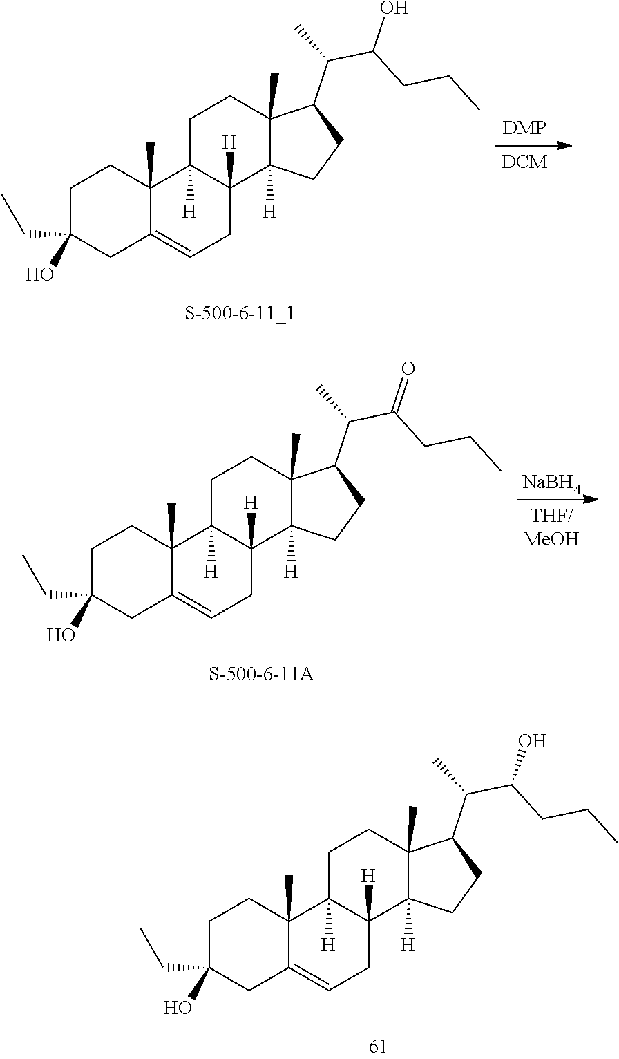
C1C(CC)(O)CC2=CCC3([H])C([H])(C2(C)C1)CCC1(C)C3([H])CCC1C(C)C(CCC)O.C1C(CC)(O)CC2=CCC3([H])C([H])(C2(C)C1)CCC1(C)C3([H])CCC1C(C)C(CCC)=O.[NaBH4].C1C(CC)(O)CC2=CCC3([H])C([H])(C2(C)C1)CCC1(C)C3([H])CCC1C(C)C(CCC)O
